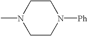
N1(C)CCN([Ph])CC1
